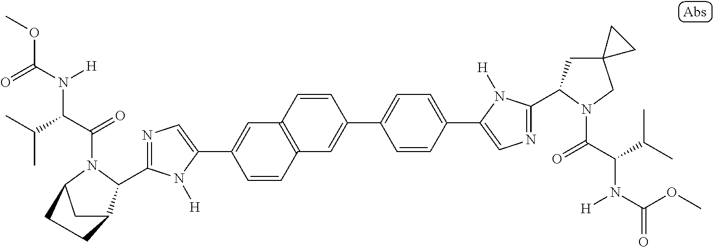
C1(C2=CN=C(C3C4CC(N3C(C(C(C)C)N(C(=O)OC)[H])=O)CC4)N2[H])=CC2=C(C=C1)C=C(C1=CC=C(C3=CN=C(C4CC5(CN4C(C(C(C)C)N(C(=O)OC)[H])=O)CC5)N3[H])C=C1)C=C2
